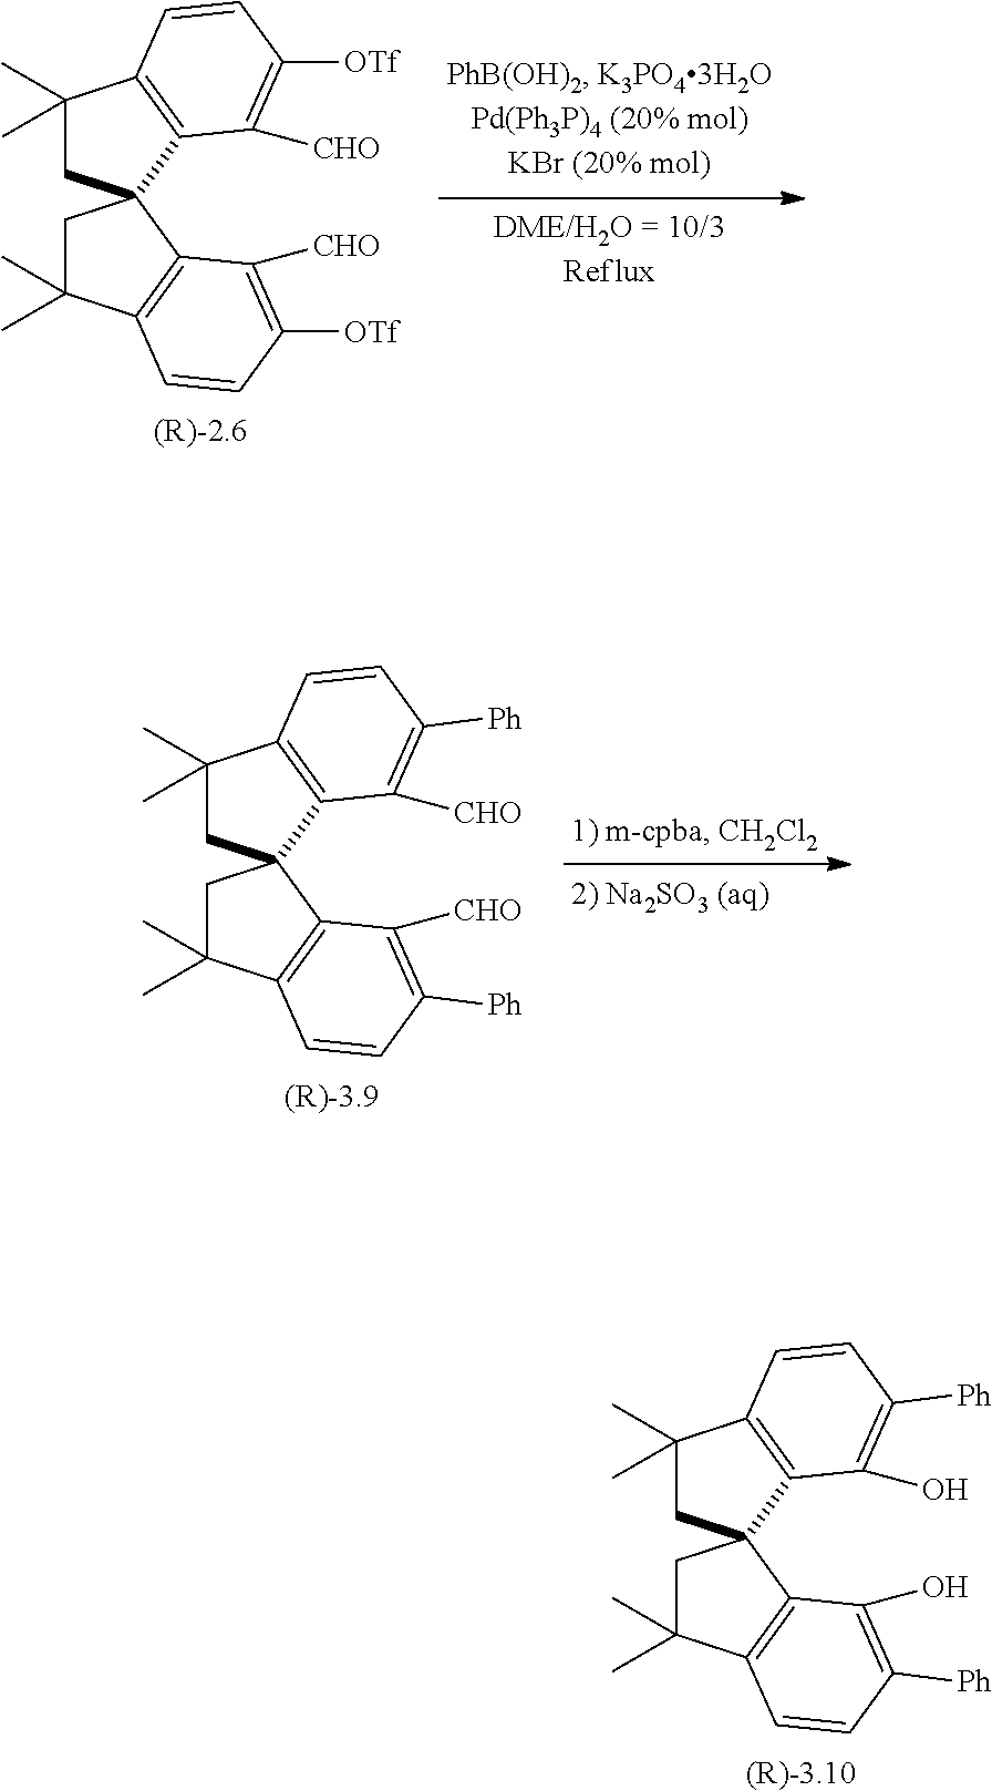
C1(C)(C)CC2(C3=C1C=CC([OTf])=C3[CHO])CC(C)(C)C1=C2C([CHO])=C([OTf])C=C1.[(R)-2.6].C1(C)(C)CC2(C3=C1C=CC([Ph])=C3[CHO])CC(C)(C)C1=C2C([CHO])=C([Ph])C=C1.[(R)-3.9].C1(C)(C)CC2(C3=C1C=CC([Ph])=C3O)CC(C)(C)C1=C2C(O)=C([Ph])C=C1.[(R)-3.10]
